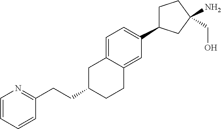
C1=C2C(=CC(C3CCC(N)(CO)C3)=C1)CCC(CCC1=NC=CC=C1)C2
